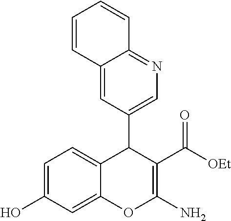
C1=C2C(=NC=C1C1C3=CC=C(O)C=C3OC(N)=C1C([OEt])=O)C=CC=C2
